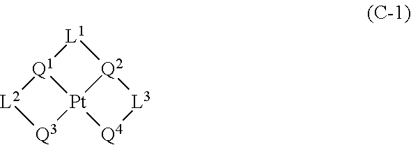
[Pt]123[Q2]([L1][Q1]1[L2][Q3]2)[L3][Q4]3
